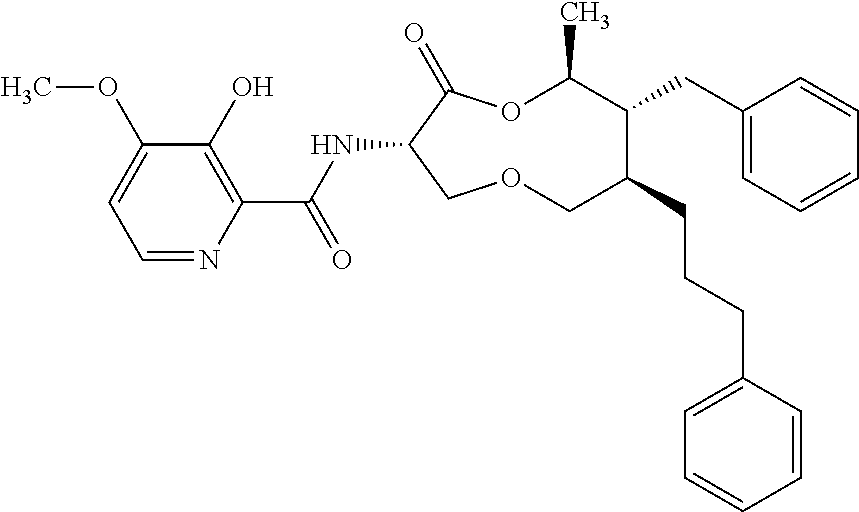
C1(O)=C(C(NC2C(=O)OC(C)C(CC3=CC=CC=C3)C(CCCC3=CC=CC=C3)COC2)=O)N=CC=C1OC
